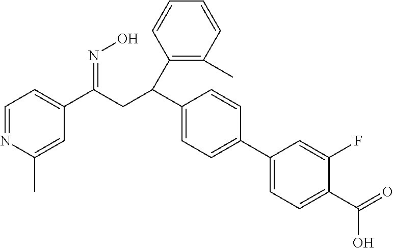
C1=NC(C)=CC(C(CC(C2=C(C)C=CC=C2)C2=CC=C(C3=CC=C(C(O)=O)C(F)=C3)C=C2)=NO)=C1
